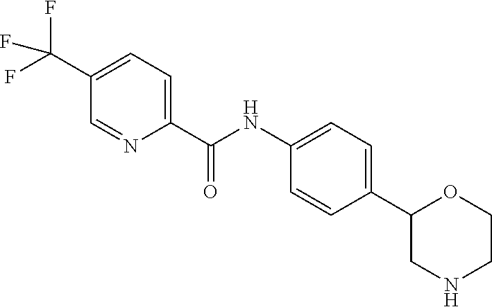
C1(C(F)(F)F)=CC=C(C(=O)NC2=CC=C(C3CNCCO3)C=C2)N=C1
